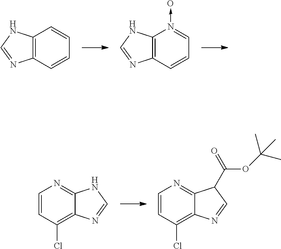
C12=C(C=CC=C1)N=CN2.C12=C(C=CC=N1->O)N=CN2.C12=NC=CC(Cl)=C1N=CN2.C12=NC=CC(Cl)=C1N=CC2C(OC(C)(C)C)=O
